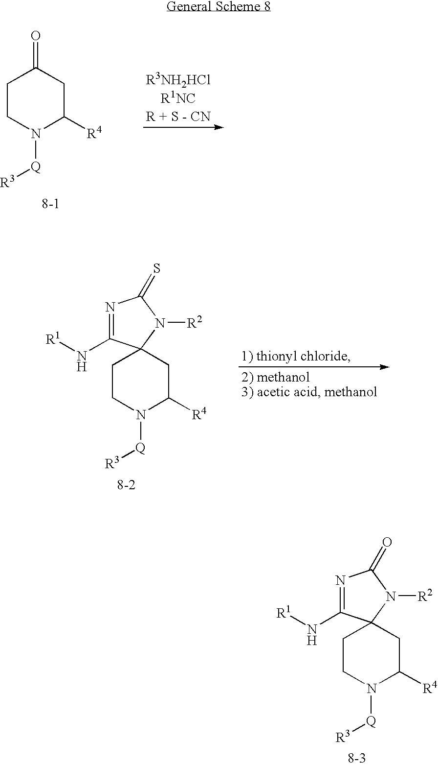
N1=C(N[R1])C2(N([R2])C1=O)CCN([Q][R3])C([R4])C2.C1CN([Q][R3])C([R4])CC1=O.N1=C(N[R1])C2(N([R2])C1=S)CCN([Q][R3])C([R4])C2
